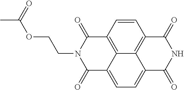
C(N1C(=O)C2=C3C(=CC=C4C3=C(C=C2)C(=O)NC4=O)C1=O)COC(C)=O
